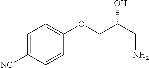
NCC(O)COC1=CC=C([NC])C=C1
